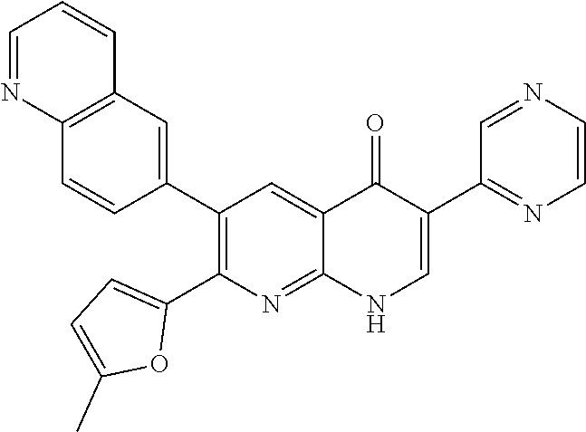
C12=C(C=C(C3=C(C4=CC=C(C)O4)N=C4C(=C3)C(=O)C(C3=NC=CN=C3)=CN4)C=C1)C=CC=N2
